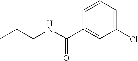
C1(C(NCCC)=O)=CC(Cl)=CC=C1
